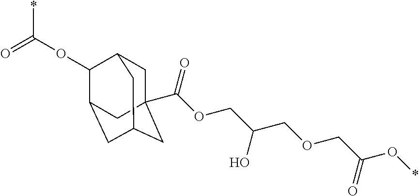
C1C2(C(OCC(COCC(O*)=O)O)=O)CC3CC(C(OC(*)=O)C1C3)C2
